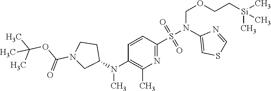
C1=CC(N(C2CCN(C(OC(C)(C)C)=O)C2)C)=C(C)N=C1S(N(C1=CSC=N1)COCC[Si](C)(C)C)(=O)=O
